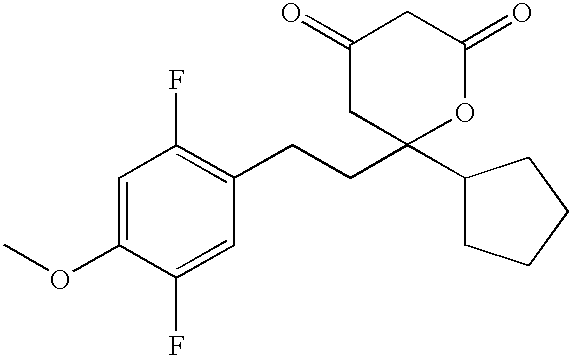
C1(OC)=CC(F)=C(CCC2(C3CCCC3)OC(=O)CC(=O)C2)C=C1F
